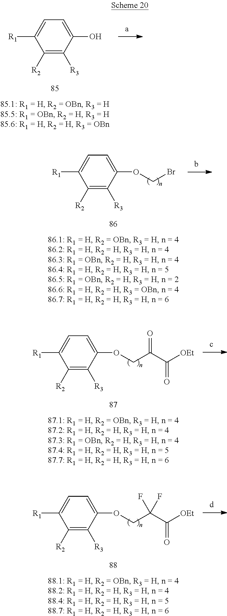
C1([R2])=C([R3])C(O)=CC=C1[R1].C1([R2])=C([R3])C(OCBr)=CC=C1[R1].C1([R2])=C([R3])C(OCC(C([OEt])=O)=O)=CC=C1[R1].C1([R2])=C([R3])C(OCC(C([OEt])=O)(F)F)=CC=C1[R1]
